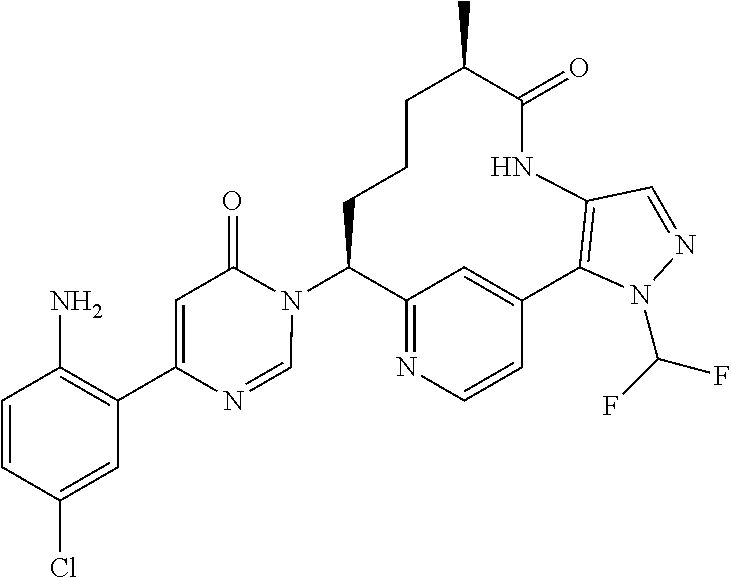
C12=NC=CC(=C1)C1=C(NC(=O)C(C)CCCC2N2C(=O)C=C(C3=C(N)C=CC(Cl)=C3)N=C2)C=NN1C(F)F
